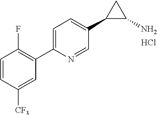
C1=CC([CF3])=CC(C2=CC=C(C3C(N)C3)C=N2)=C1F.Cl
